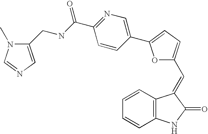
C1=CC2=C(C=C1)NC(=O)C2=CC1=CC=C(C2=CN=C(C(=O)NCC3=CN=CN3C)C=C2)O1
